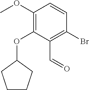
C1(OC)=C(OC2CCCC2)C(C=O)=C(Br)C=C1
